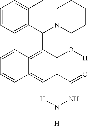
C1=CC2=CC(C(=O)NN([H])[H])=C(O[H])C(C(C3=CC=CC=C3C)N3CCCCC3)=C2C=C1
